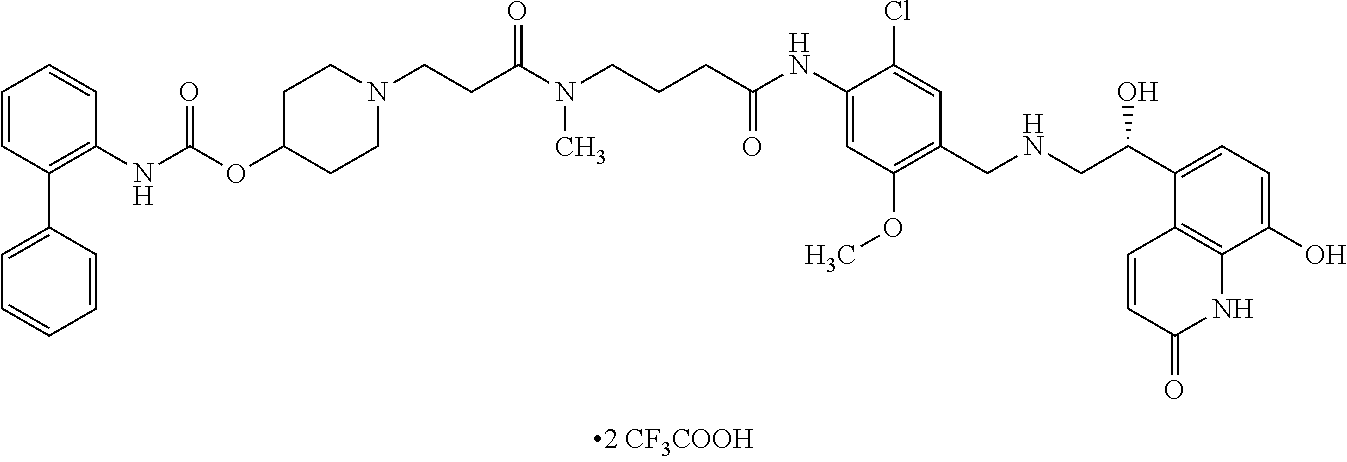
C1=CC(C2=CC=CC=C2)=C(NC(=O)OC2CCN(CCC(N(CCCC(NC3=CC(OC)=C(CNCC(C4=CC=C(O)C5=C4C=CC(=O)N5)O)C=C3Cl)=O)C)=O)CC2)C=C1
